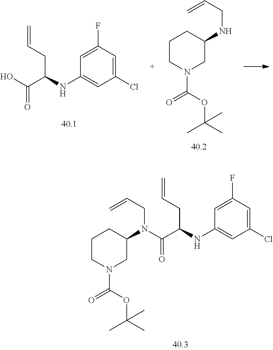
C1(NC(C(O)=O)CC=C)=CC(Cl)=CC(F)=C1.C1CN(C(OC(C)(C)C)=O)CC(NCC=C)C1.C1(NC(C(=O)N(C2CN(C(OC(C)(C)C)=O)CCC2)CC=C)CC=C)=CC(Cl)=CC(F)=C1
